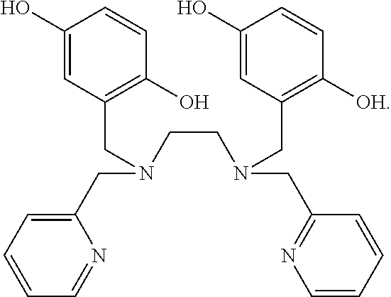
N(CCN(CC1=C([OH])C=CC(O)=C1)CC1=NC=CC=C1)(CC1=C(O)C=CC(O)=C1)CC1=CC=CC=N1
